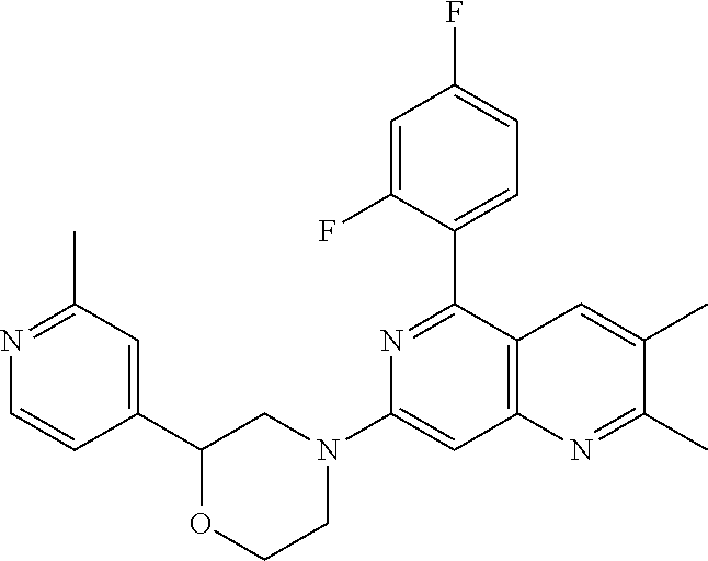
C1(C2=NC(N3CCOC(C4=CC(C)=NC=C4)C3)=CC3=C2C=C(C)C(C)=N3)=CC=C(F)C=C1F
